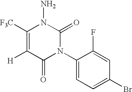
C1(N2C(=O)N(N)C([F3C])=C([H])C2=O)=CC=C(Br)C=C1F
